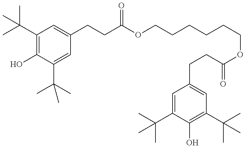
CC(C)(C1=C(O)C(C(C)(C)C)=CC(CCC(=O)OCCCCCCOC(CCC2=CC(C(C)(C)C)=C(O)C(C(C)(C)C)=C2)=O)=C1)C
